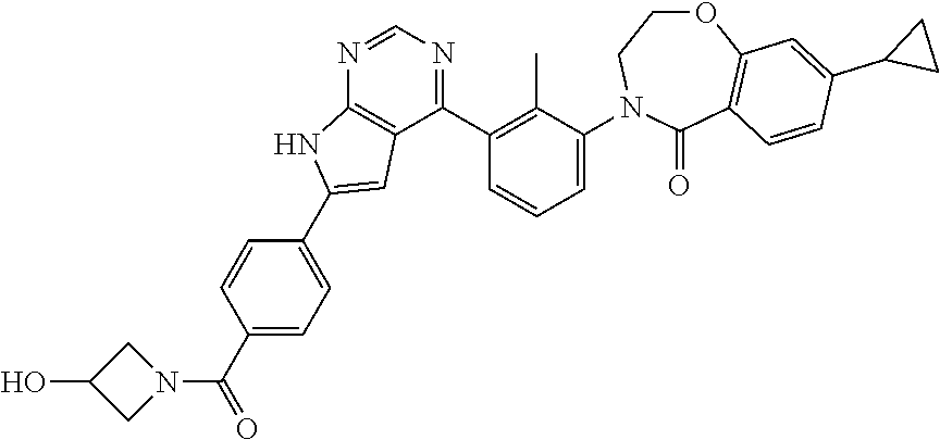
N1=CN=C(C2=C(C)C(N3CCOC4=C(C3=O)C=CC(C3CC3)=C4)=CC=C2)C2=C1NC(C1=CC=C(C(N3CC(O)C3)=O)C=C1)=C2
